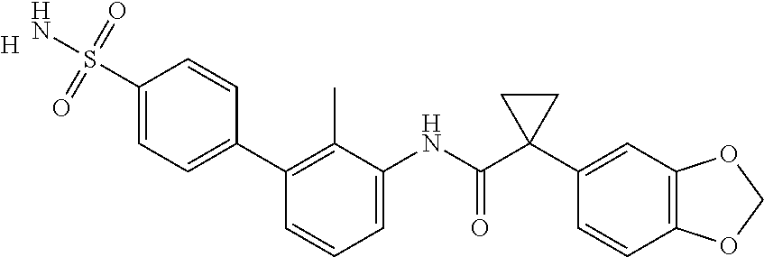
C1(NC(C2(C3=CC4=C(C=C3)OCO4)CC2)=O)=CC=CC(C2=CC=C(S(=O)(=O)N)C=C2)=C1C.[H]
